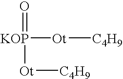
[KOP]([Ot][C4H9])(=O)[Ot][C4H9]
